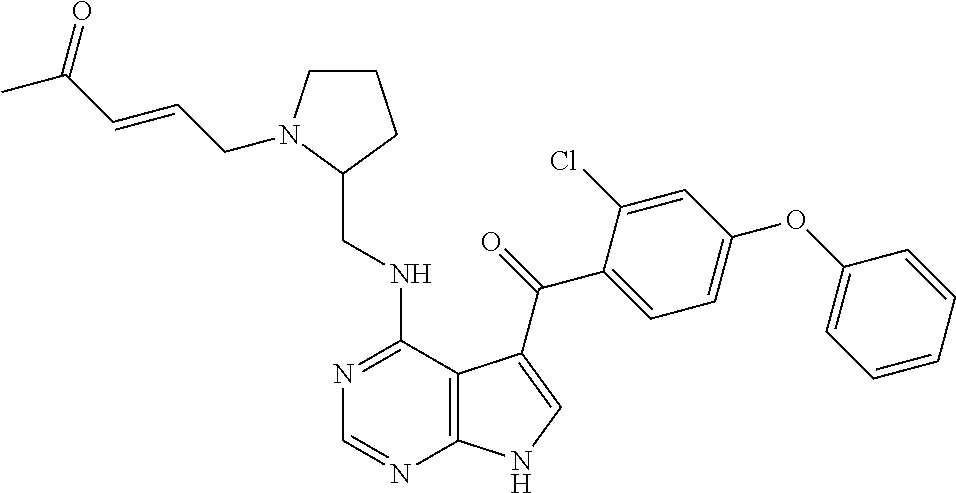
C1=CC=CC(OC2=CC=C(C(=O)C3=CNC4=C3C(NCC3CCCN3CC=CC(C)=O)=NC=N4)C(Cl)=C2)=C1
